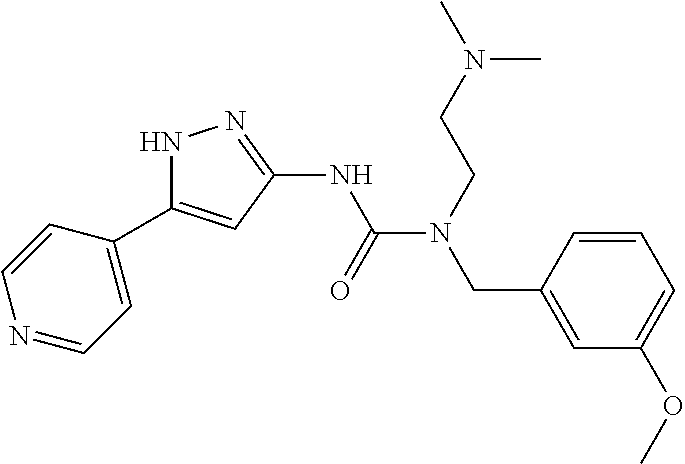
N1C(C2=CC=NC=C2)=CC(NC(N(CC2=CC(OC)=CC=C2)CCN(C)C)=O)=N1
